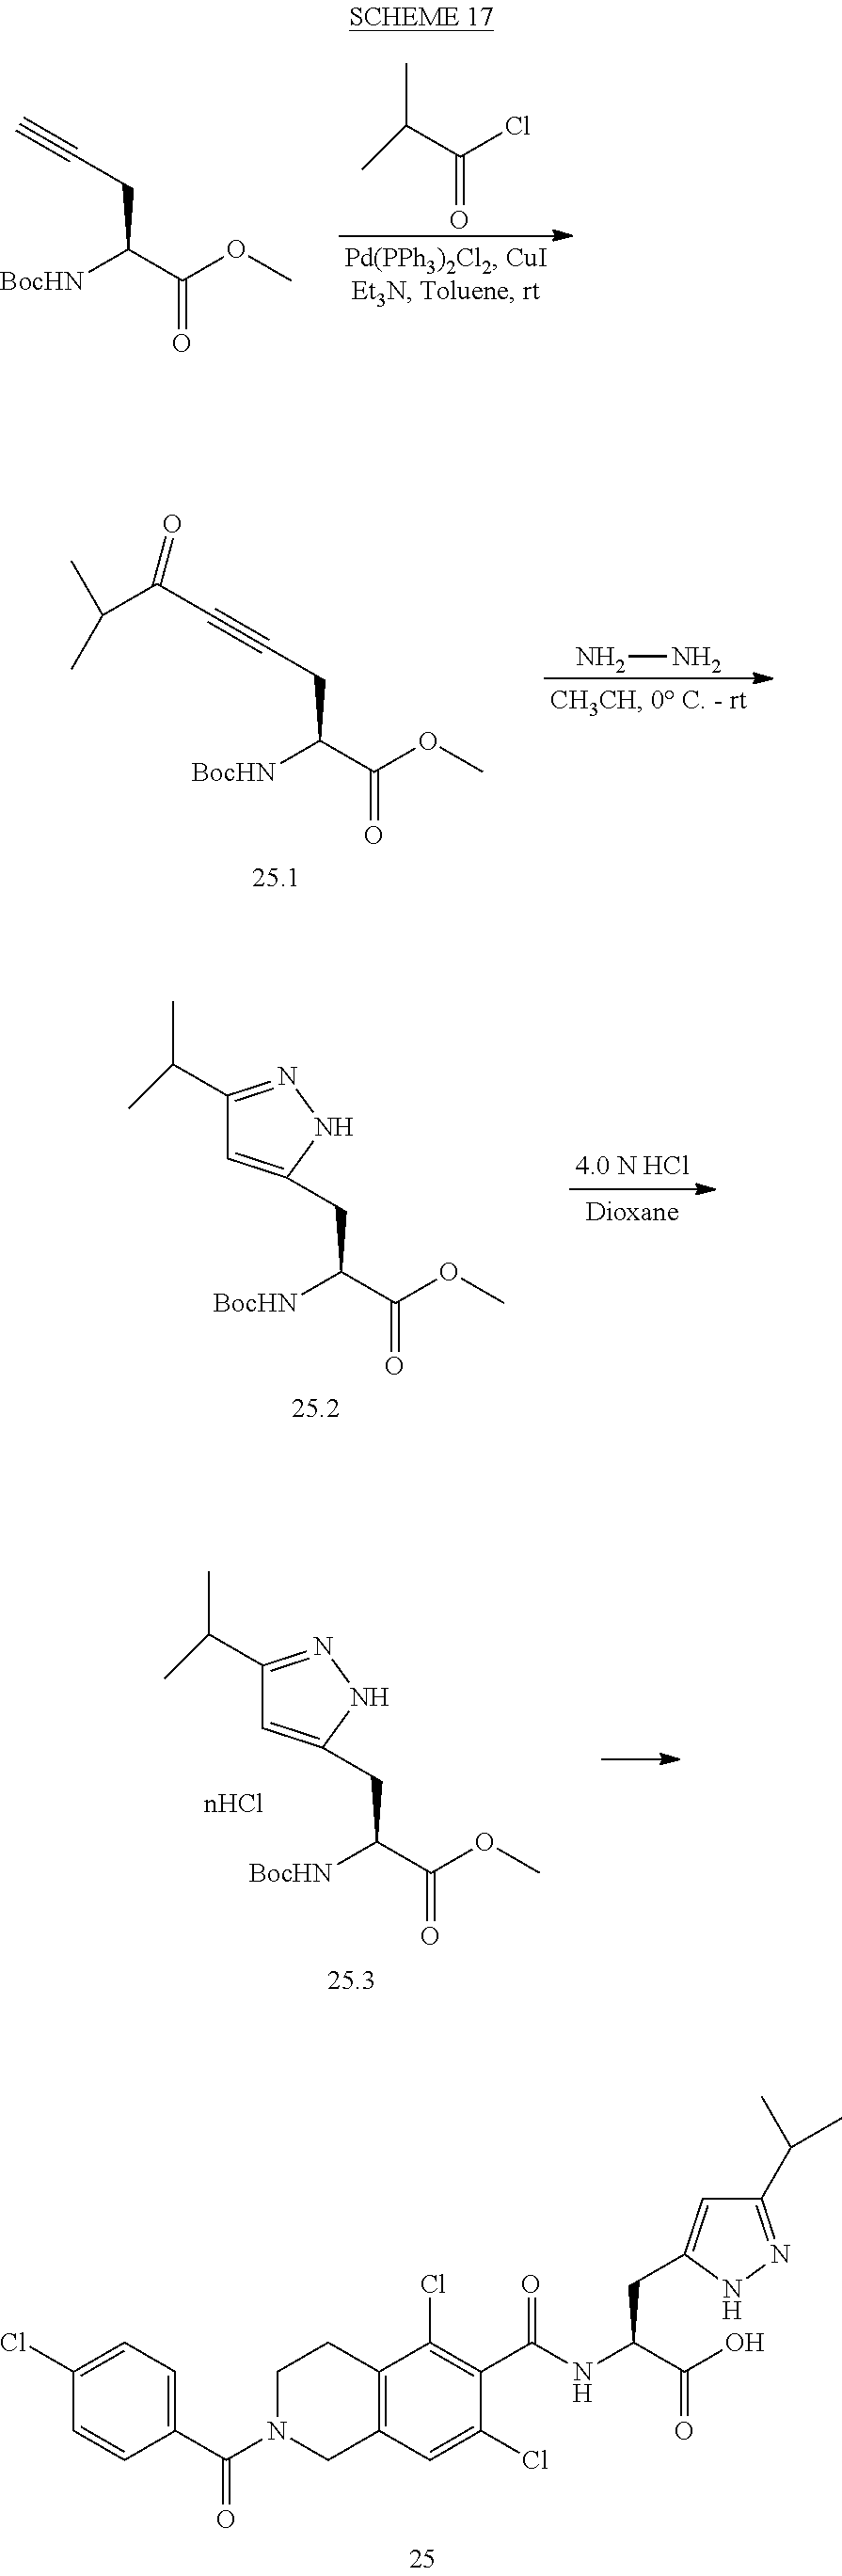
C1=CC(C(N2CC3=C(CC2)C(Cl)=C(C(NC(C(O)=O)CC2=CC(C(C)C)=NN2)=O)C(Cl)=C3)=O)=CC=C1Cl.CC(C(Cl)=O)C.[BocHN]C(C(OC)=O)CC#C.NN.[BocHN]C(C(OC)=O)CC#CC(C(C)C)=O.[BocHN]C(C(OC)=O)CC1=CC(C(C)C)=NN1.[BocHN]C(C(OC)=O)CC1=CC(C(C)C)=NN1
